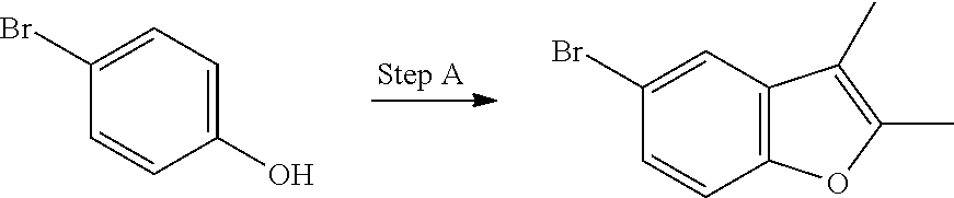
C1(O)=CC=C(Br)C=C1.C12=C(C=C(Br)C=C1)C(C)=C(C)O2
